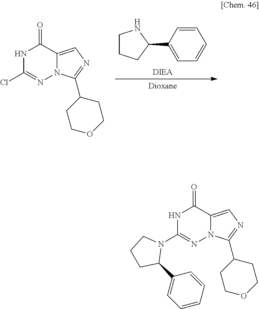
[DIEA].C1CCC(C2=CC=CC=C2)N1.[Dioxane].N1C(Cl)=NN2C(=CN=C2C2CCOCC2)C1=O.N1C(N2CCCC2C2=CC=CC=C2)=NN2C(=CN=C2C2CCOCC2)C1=O
